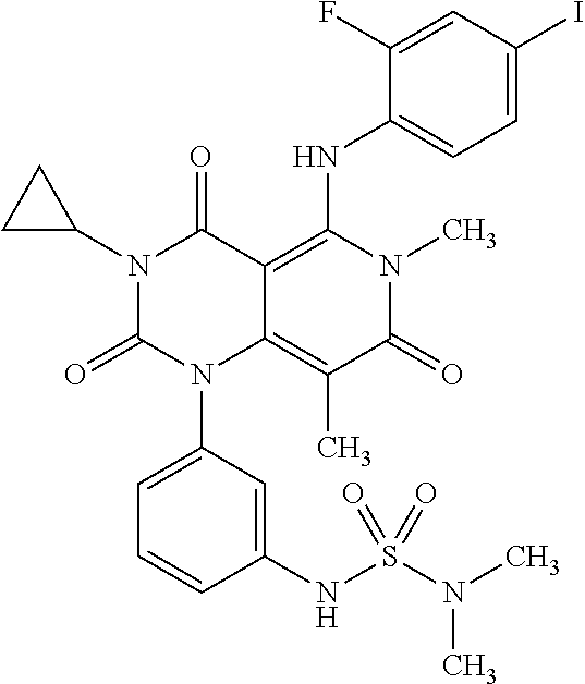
N1(C2CC2)C(=O)N(C2=CC=CC(NS(N(C)C)(=O)=O)=C2)C2=C(C)C(=O)N(C)C(NC3=CC=C(I)C=C3F)=C2C1=O
